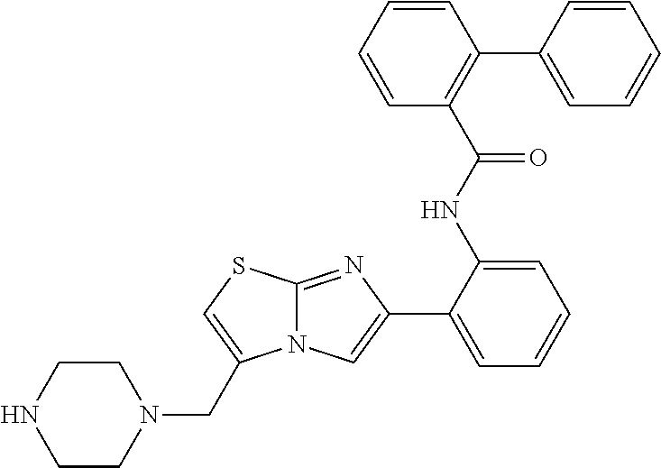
C1(NC(=O)C2=C(C3=CC=CC=C3)C=CC=C2)=CC=CC=C1C1=CN2C(=N1)SC=C2CN1CCNCC1
